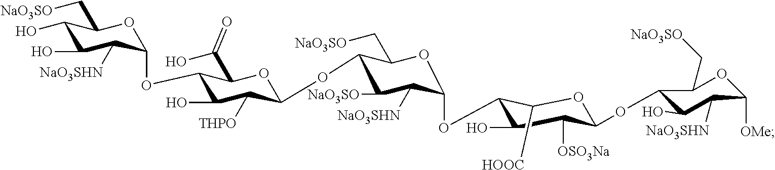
C1(O)C(O)C([NaO3SHN])C(OC2C(O)C([THPO])C(OC3C([NaO3SO])C([NaO3SHN])C(OC4C(O)C([OSO3Na])C(OC5C(O)C([NaO3SHN])C([OMe])OC5C[NaO3SO])OC4[HOOC])OC3C[NaO3SO])OC2C(O)=O)OC1C[NaO3SO]
